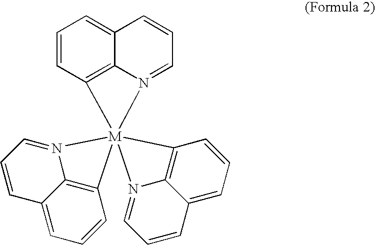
C1=CC2=C3C(=C1)C=CC=N3[M]213(C2=C4C(=CC=C2)C=CC=N41)N1=CC=CC2=CC=CC3=C21
